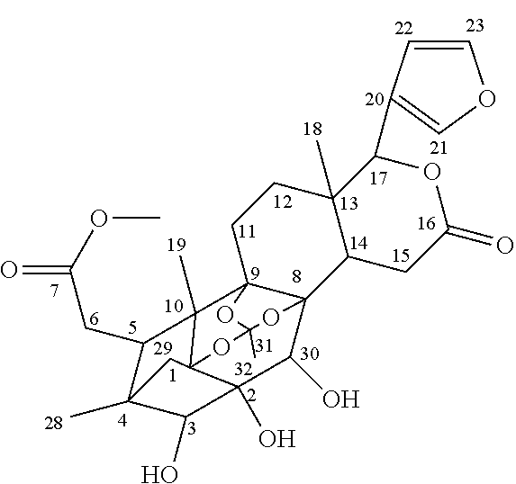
C1CC2(C)C(CC(=O)OC2C2=COC=C2)C23C(O)C4(O)C(O)C5(C)CC46C(C)(C5CC(OC)=O)C12OC(C)(O6)O3
